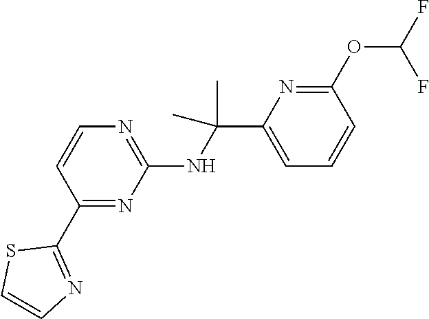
C1=CN=C(NC(C2=CC=CC(OC(F)F)=N2)(C)C)N=C1C1=NC=CS1
